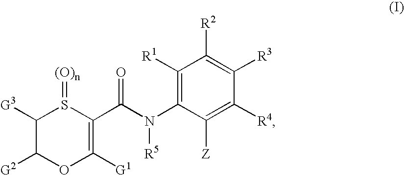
C1([G3])C([G2])OC([G1])=C(C(N(C2=C([R1])C([R2])=C([R3])C([R4])=C2[Z])[R5])=O)S1=[(O)n]
